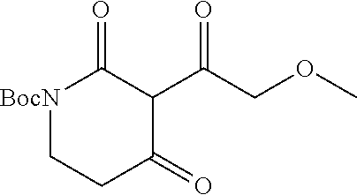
C1(=O)C(C(COC)=O)C(=O)[BocN]CC1
